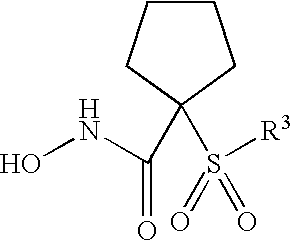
C1(C(=O)NO)(S([R3])(=O)=O)CCCC1
